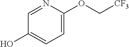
C1=C(OC[CF3])N=CC(O)=C1
